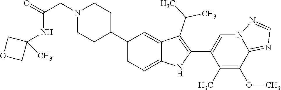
C1(C2CCN(CC(=O)NC3(C)COC3)CC2)=CC=C2C(=C1)C(C(C)C)=C(C1=CN3C(=NC=N3)C(OC)=C1C)N2
